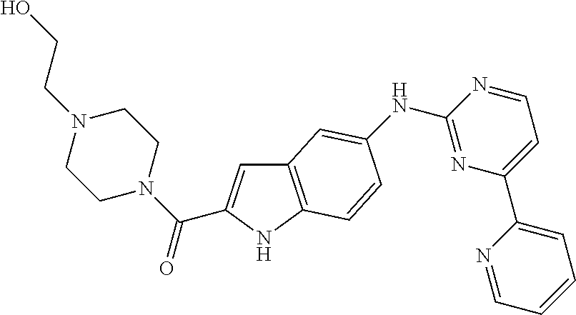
C12=C(NC(C(N3CCN(CCO)CC3)=O)=C1)C=CC(NC1=NC(C3=CC=CC=N3)=CC=N1)=C2
